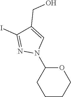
C1(N2C=C(CO)C(I)=N2)OCCCC1
